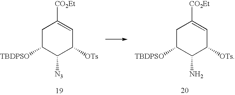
C1C([TBDPSO])C([N3])C([OTs])C=C1[CO2Et].C1C([TBDPSO])C(N)C([OTs])C=C1[CO2Et]
